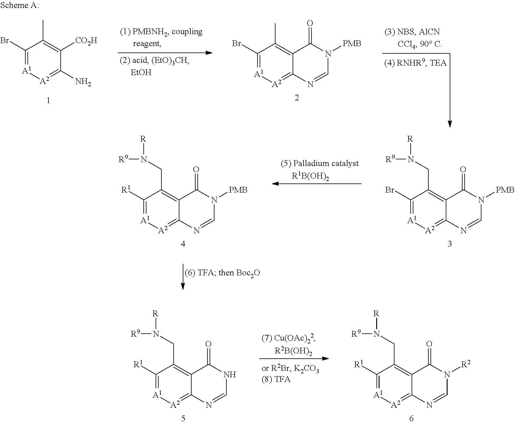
C1(Br)=[A1][A2]=C2C(=C1CN([R])[R9])C(=O)N([PMB])C=N2.C1([R1])=[A1][A2]=C2C(=C1CN([R])[R9])C(=O)N([PMB])C=N2.C1([R1])=[A1][A2]=C2C(=C1CN([R])[R9])C(=O)NC=N2.C1([R1])=[A1][A2]=C2C(=C1CN([R])[R9])C(=O)N([R2])C=N2.C1(Br)=[A1][A2]=C(N)C([CO2H])=C1C.C1(Br)=[A1][A2]=C2C(=C1C)C(=O)N([PMB])C=N2
